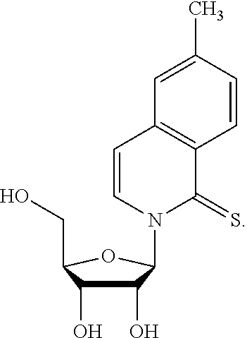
C1(O)C(O)C(CO)OC1N1C(=S)C2=C(C=C1)C=C(C)C=C2
